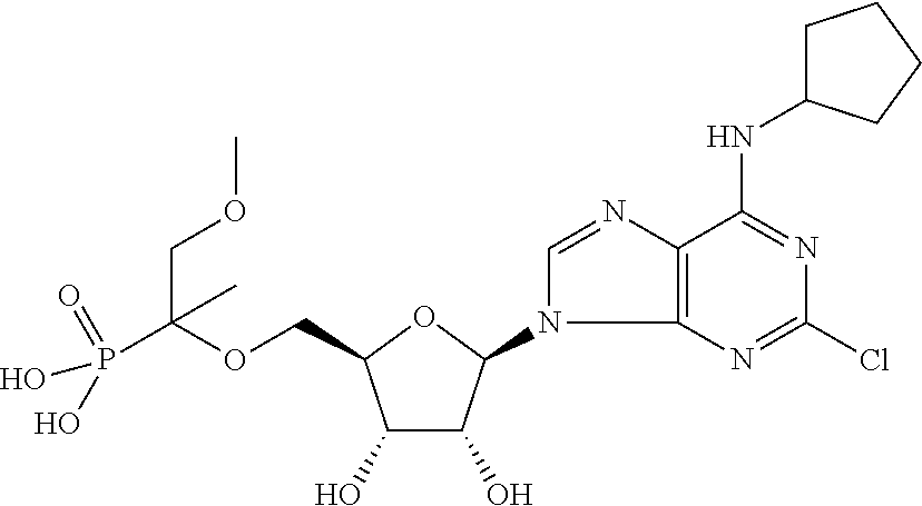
OP(C(OCC1C(O)C(O)C(N2C3=C(N=C2)C(NC2CCCC2)=NC(Cl)=N3)O1)(COC)C)(=O)O
